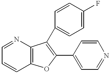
C12=C(N=CC=C1)C(C1=CC=C(F)C=C1)=C(C1=CC=NC=C1)O2
